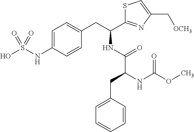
C1=C(NS(O)(=O)=O)C=CC(CC(C2=NC(C[OCH3])=CS2)NC(C(CC2=CC=CC=C2)NC(OC)=O)=O)=C1
